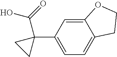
C12=CC(C3(C(O)=O)CC3)=CC=C1CCO2
